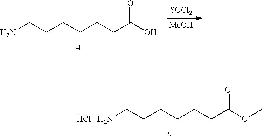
NCCCCCCC(O)=O.[SOCl2].[MeOH].NCCCCCCC(OC)=O.Cl
